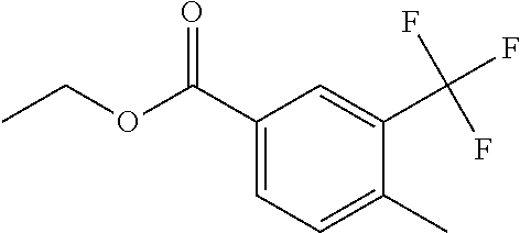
C1(C(OCC)=O)=CC=C(C)C(C(F)(F)F)=C1
